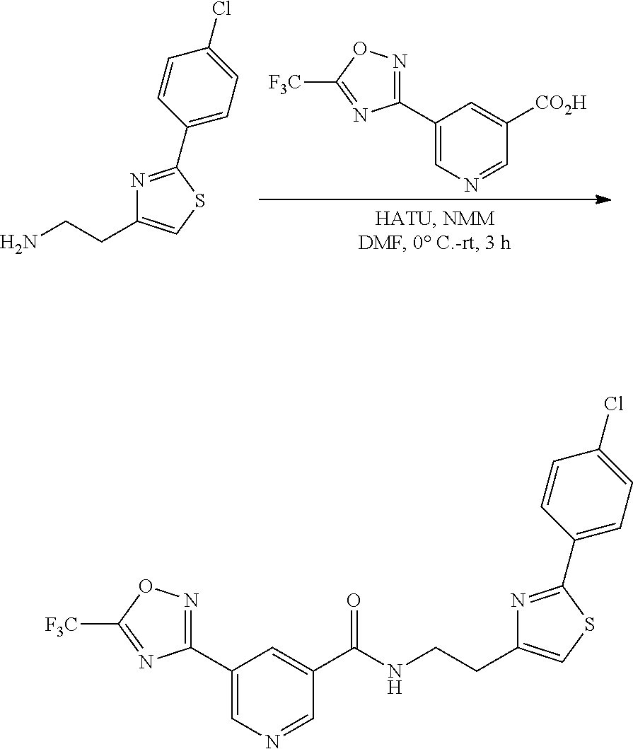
C1(C2=NOC([F3C])=N2)=CN=CC([CO2H])=C1.C(N)CC1=CSC(C2=CC=C(Cl)C=C2)=N1.C(CNC(C1=CC(C2=NOC([F3C])=N2)=CN=C1)=O)C1=CSC(C2=CC=C(Cl)C=C2)=N1
